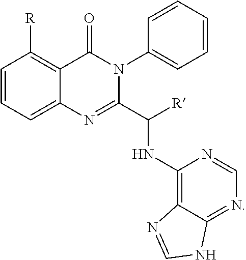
C1=C2C(=C([R])C=C1)C(=O)N(C1=CC=CC=C1)C(C([R])NC1=C3C(=NC=N1)NC=N3)=N2
